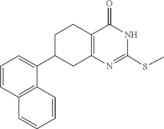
S(C)C1=NC2=C(CCC(C3=CC=CC4=C3C=CC=C4)C2)C(=O)N1
